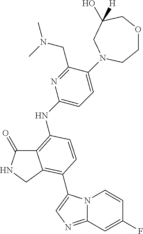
C12=C(NC3=CC=C(N4CC(O)([H])COCC4)C(CN(C)C)=N3)C=CC(C3=CN=C4N3C=CC(F)=C4)=C1CNC2=O
